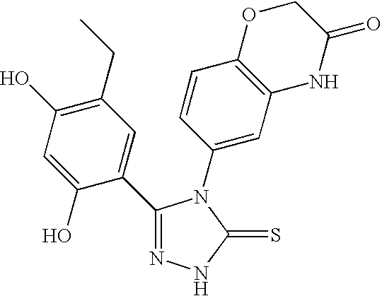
N1=C(C2=CC(CC)=C(O)C=C2O)N(C2=CC3=C(C=C2)OCC(=O)N3)C(=S)N1
